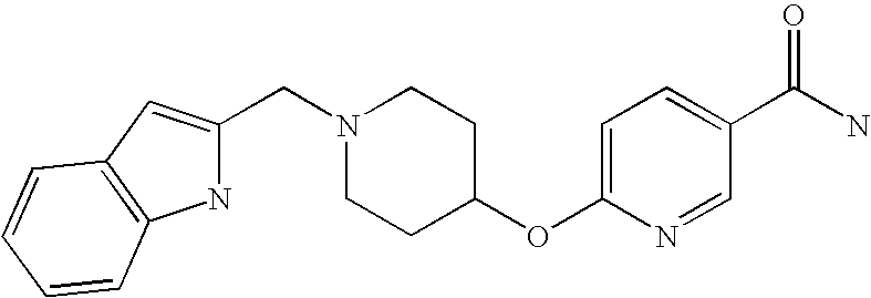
N1(CC2=CC3=C(N2)C=CC=C3)CCC(OC2=CC=C(C(N)=O)C=N2)CC1
